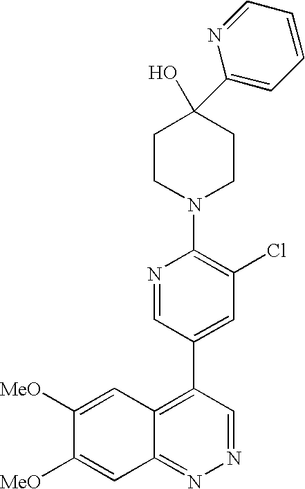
C1=C(C2(O)CCN(C3=C(Cl)C=C(C4=C5C(=NN=C4)C=C([MeO])C([MeO])=C5)C=N3)CC2)N=CC=C1
